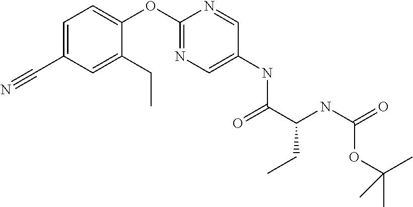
C1(OC2=NC=C(NC(C(NC(=O)OC(C)(C)C)CC)=O)C=N2)=CC=C(C#N)C=C1CC
